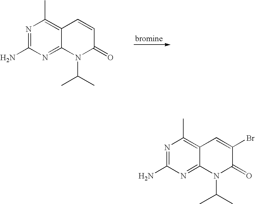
N1=C(N)N=C2C(=C1C)C=CC(=O)N2C(C)C.N1=C(N)N=C2C(=C1C)C=C(Br)C(=O)N2C(C)C
